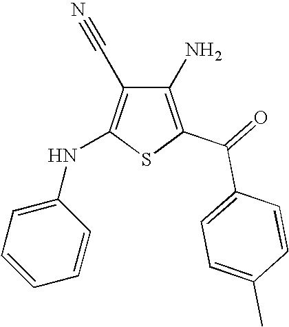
C1(N)=C(C(=O)C2=CC=C(C)C=C2)SC(NC2=CC=CC=C2)=C1C#N
